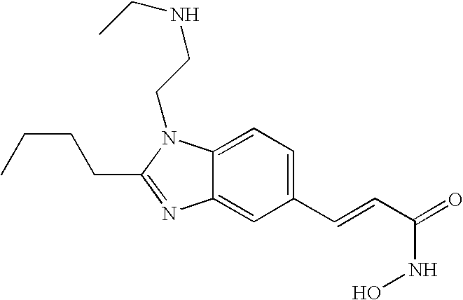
C1(C=CC(=O)NO)=CC=C2C(=C1)N=C(CCCC)N2CCNCC
